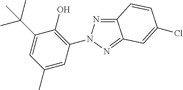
C1(C(C)(C)C)=CC(C)=CC(N2N=C3C(=N2)C=C(Cl)C=C3)=C1O
